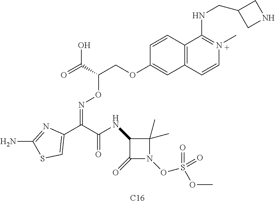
C12=C(C=CC(OCC(ON=C(C3=CSC(N)=N3)C(=O)NC3C(=O)N(OS(=O)(=O)OC)C3(C)C)C(O)=O)=C1)C(NCC1CNC1)=N(C)C=C2.[C16]
